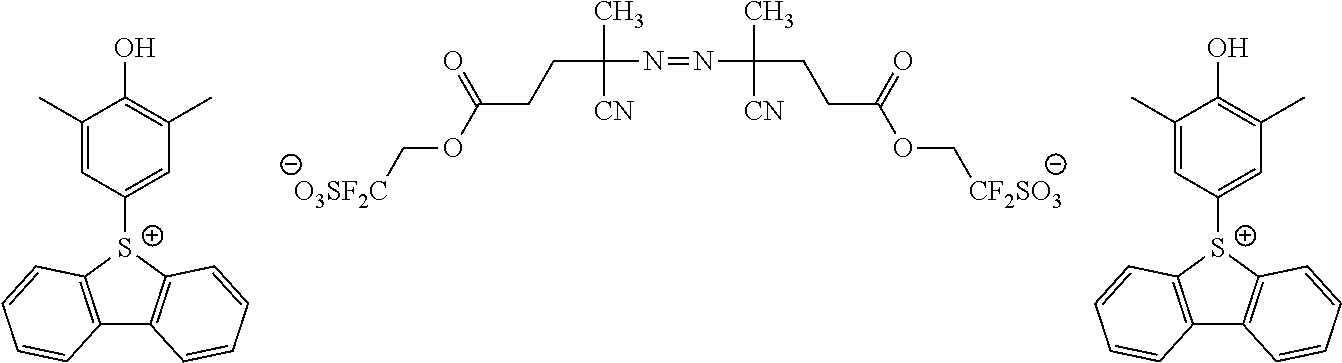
[O3SF2C]COC(CCC(N=NC(C)(CCC(OC[CF2SO3])=O)[CN])(C)[CN])=O.C12=C([S+](C3=CC(C)=C(O)C(C)=C3)C3=C1C=CC=C3)C=CC=C2.C12=C([S+](C3=CC(C)=C(O)C(C)=C3)C3=C1C=CC=C3)C=CC=C2
